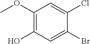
C1(OC)=C(O)C=C(Br)C(Cl)=C1
